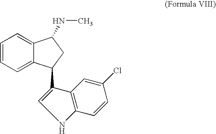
C1=CC=C2C(=C1)C(NC)CC2C1=CNC2=C1C=C(Cl)C=C2
